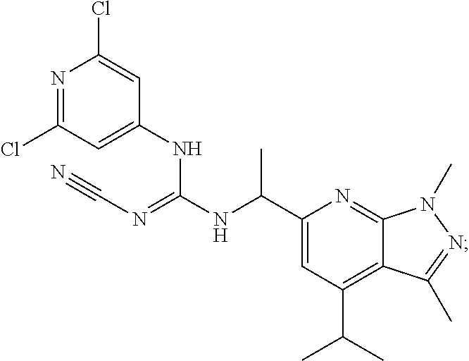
C1=C(C(NC(=NC#N)NC2=CC(Cl)=NC(Cl)=C2)C)N=C2C(=C1C(C)C)C(C)=NN2C
